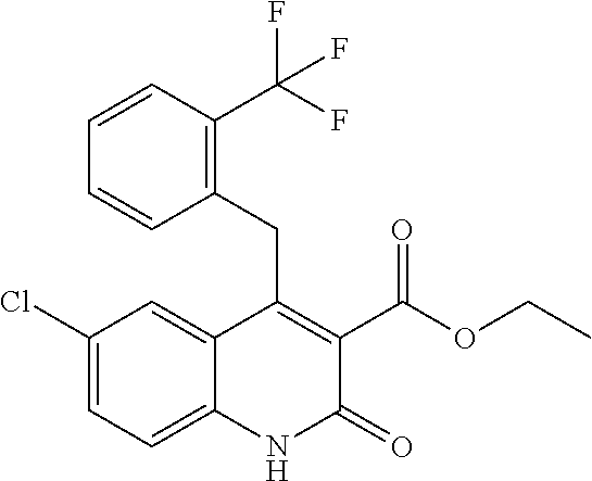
C1(Cl)=CC=C2C(=C1)C(CC1=C(C(F)(F)F)C=CC=C1)=C(C(OCC)=O)C(=O)N2
